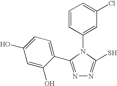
N1=C(C2=CC=C(O)C=C2O)N(C2=CC(Cl)=CC=C2)C(S)=N1
